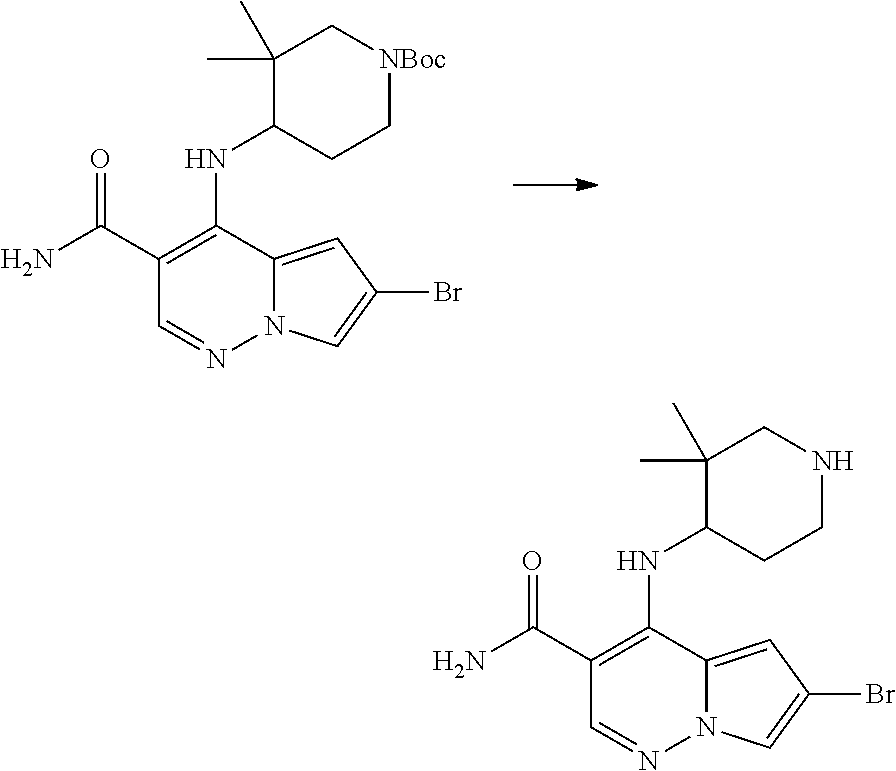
NC(C1=C(NC2CC[NBoc]CC2(C)C)C2=CC(Br)=CN2N=C1)=O.NC(C1=C(NC2CCNCC2(C)C)C2=CC(Br)=CN2N=C1)=O
